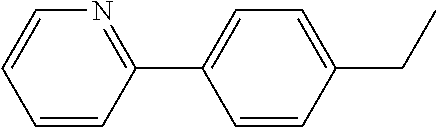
C1=CC(C2=CC=C(CC)C=C2)=NC=C1
